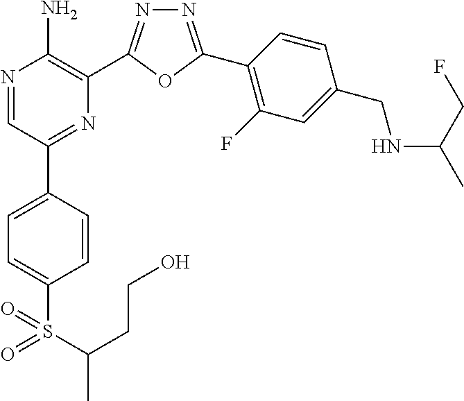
N1=C(C2=C(F)C=C(CNC(CF)C)C=C2)OC(C2=C(N)N=CC(C3=CC=C(S(C(CCO)C)(=O)=O)C=C3)=N2)=N1
